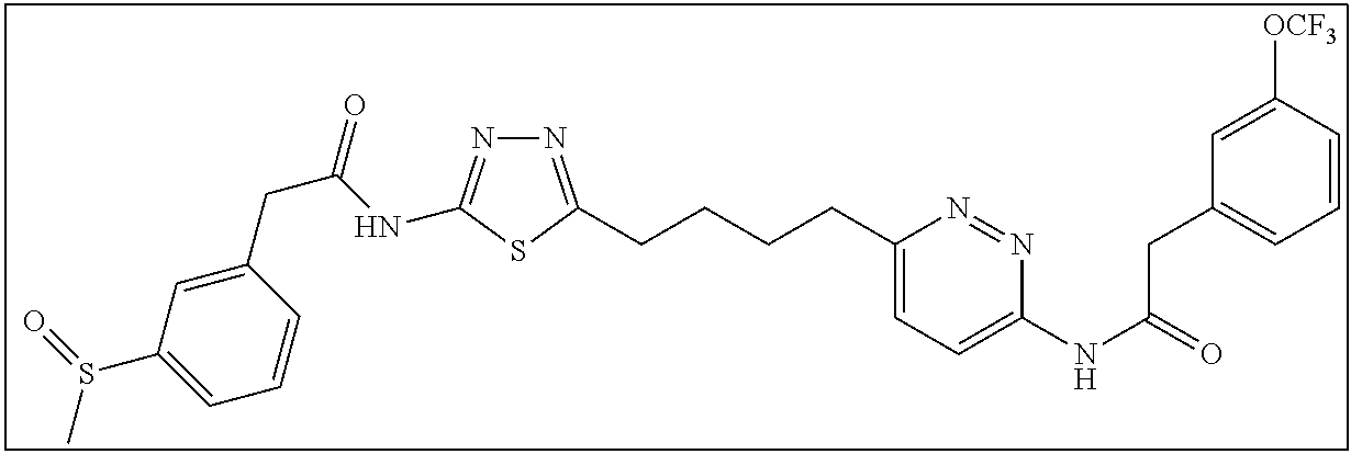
N1=C(CCCCC2=CC=C(NC(=O)CC3=CC=CC([OCF3])=C3)N=N2)SC(NC(CC2=CC(S(C)=O)=CC=C2)=O)=N1
